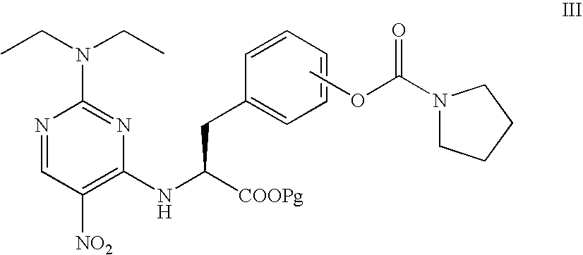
N1=CC([NO2])=C(NC([COOPg])CC2=CC=CC=C2)N=C1N(CC)CC.COC(N1CCCC1)=O
